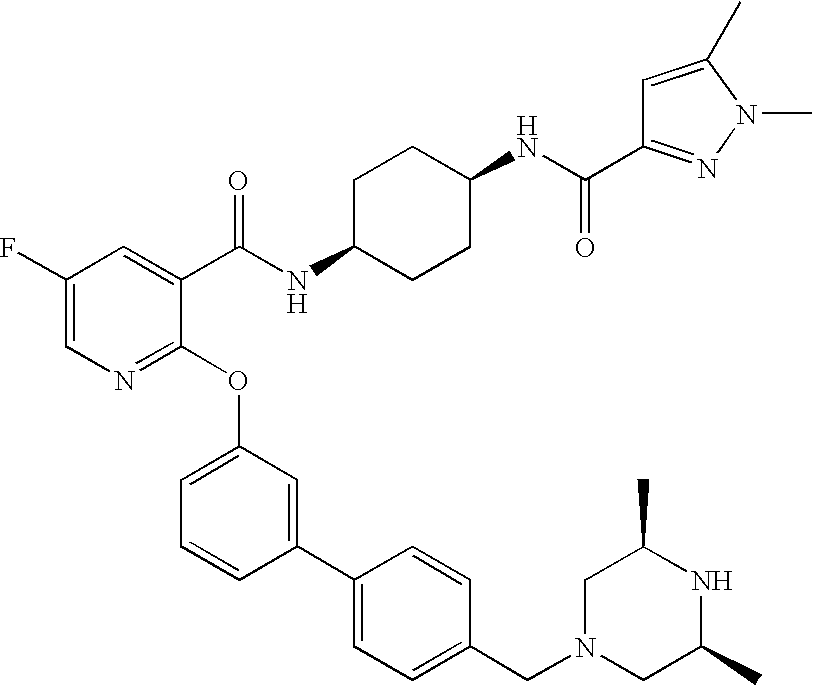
C1(F)=CN=C(OC2=CC=CC(C3=CC=C(CN4CC(C)NC(C)C4)C=C3)=C2)C(C(NC2CCC(NC(=O)C3=NN(C)C(C)=C3)CC2)=O)=C1
